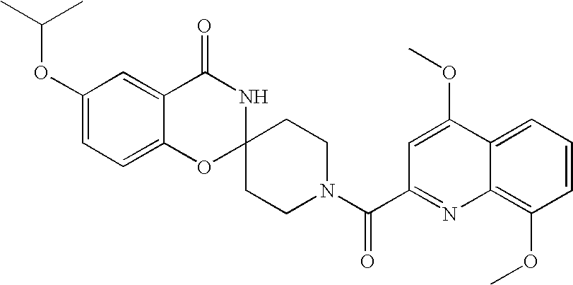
C1(OC(C)C)=CC=C2C(=C1)C(=O)NC1(O2)CCN(C(=O)C2=NC3=C(OC)C=CC=C3C(OC)=C2)CC1
